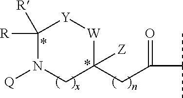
C1([R])([R])N([Q])CC(CC(C(C)C)=O)([Z])[W][Y]1
